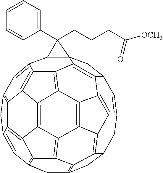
C1=C2CC3CC4=C5C6=C7C8=C9C%10=C%11C(=CC%12=C%10C%10=C8C6=C(C=C%10C%12)C4)C4C6(CC1C1=C6C%11=C9C6=C7C(=C35)C2=C16)C4(C1=CC=CC=C1)CCCC([OCH3])=O
